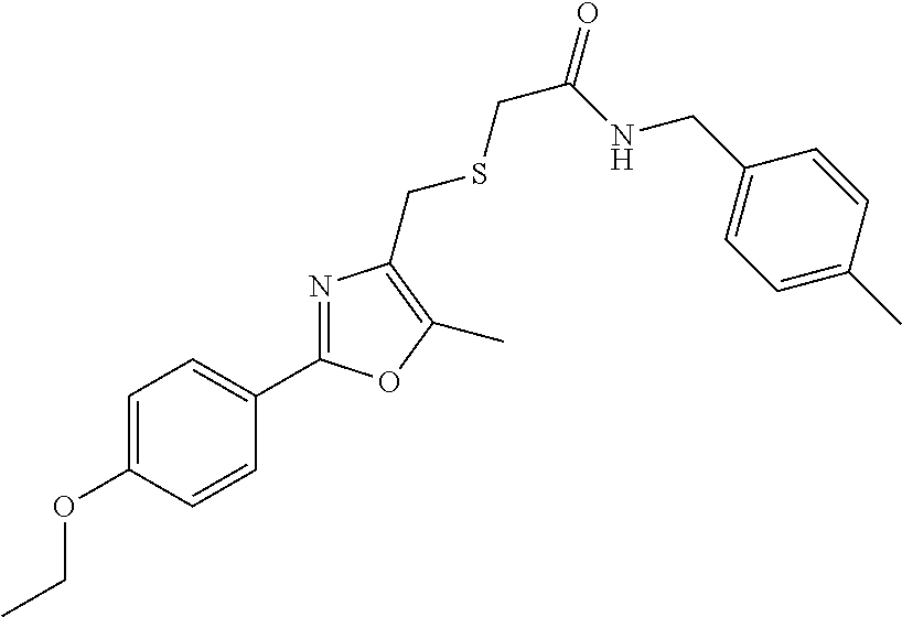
CCOC1=CC=C(C2=NC(CSCC(NCC3=CC=C(C)C=C3)=O)=C(C)O2)C=C1
